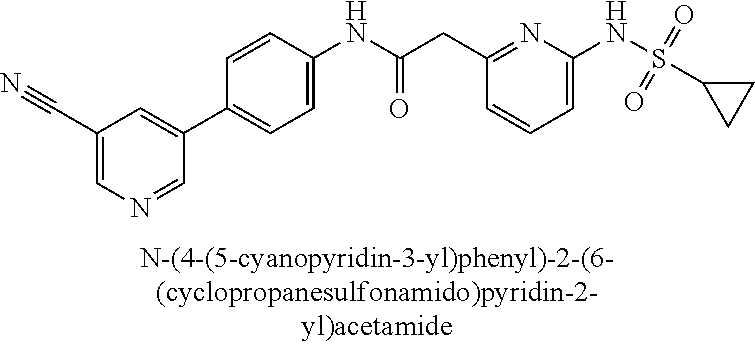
C1=C(NS(=O)(=O)C2CC2)N=C(CC(NC2=CC=C(C3=CC(C#N)=CN=C3)C=C2)=O)C=C1
